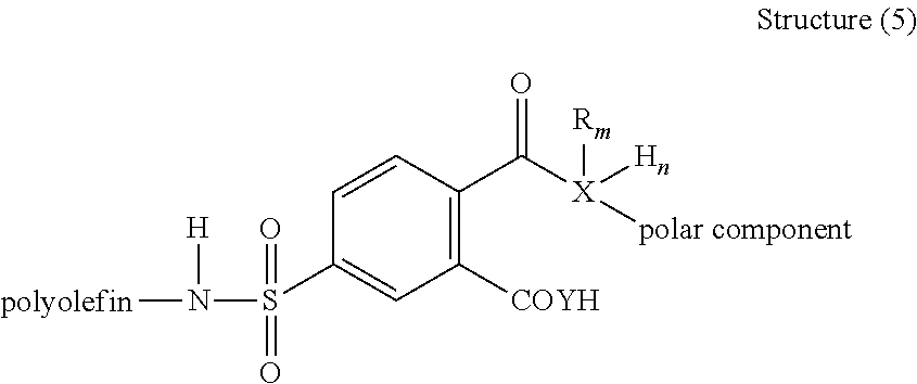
C1=CC(C([X]([Rm])([Hn])[polar component])=O)=C([COYH])C=C1S(=O)(=O)N([polyolefin])[H]
